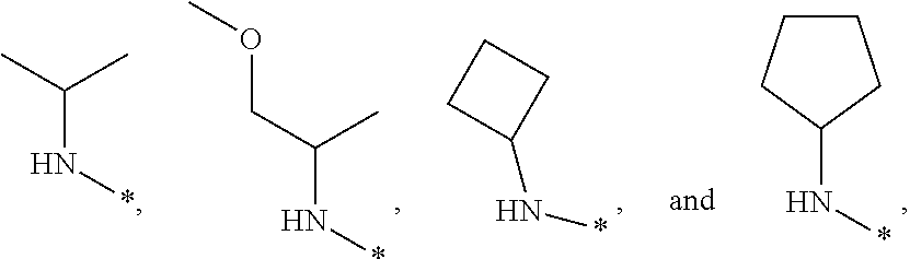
C(N*)(COC)C.*NC1CCC1.C(N*)(C)C.C1(N*)CCCC1
